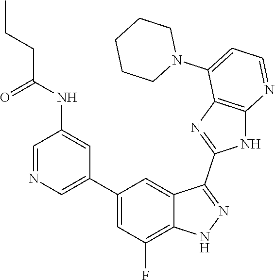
C1=NC=C(C2=CC(F)=C3C(=C2)C(C2=NC4=C(N2)N=CC=C4N2CCCCC2)=NN3)C=C1NC(CCC)=O
